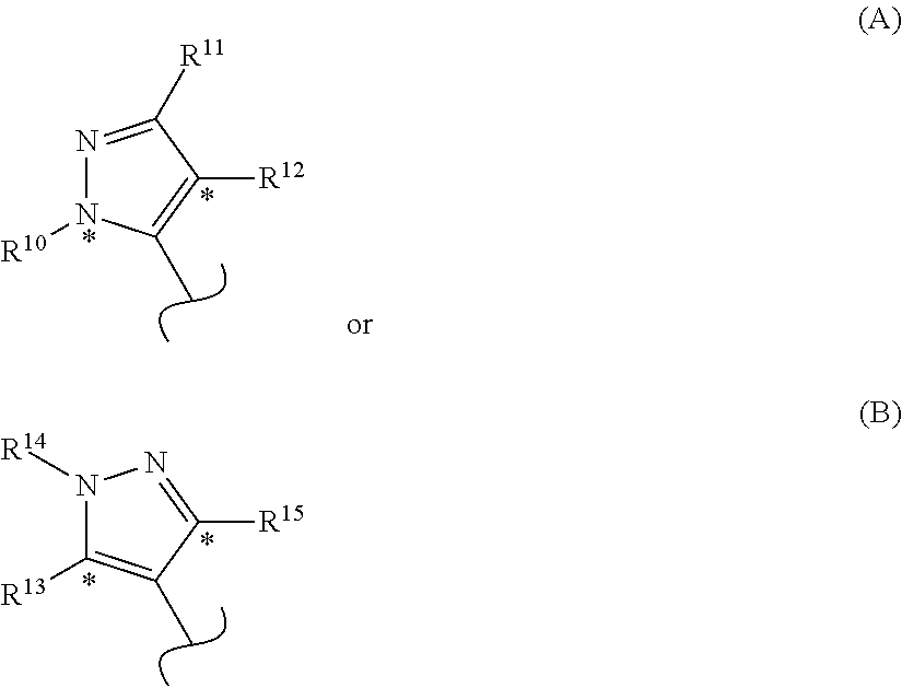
N1=C([R11])C([R12])=C(C)N1[R10].N1([R14])C([R13])=C(C)C([R15])=N1
